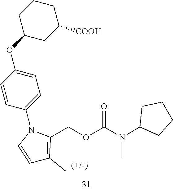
C1CCC(OC2=CC=C(N3C=CC(C)=C3COC(N(C3CCCC3)C)=O)C=C2)CC1[COOH]
